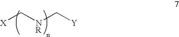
[X]C[NR]C[Y]
